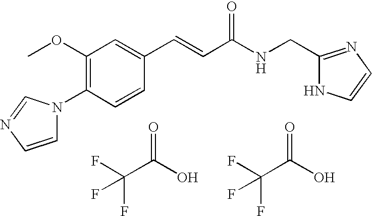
FC(C(O)=O)(F)F.C1(OC)=C(N2C=CN=C2)C=CC(C=CC(NCC2=NC=CN2)=O)=C1.FC(C(O)=O)(F)F
